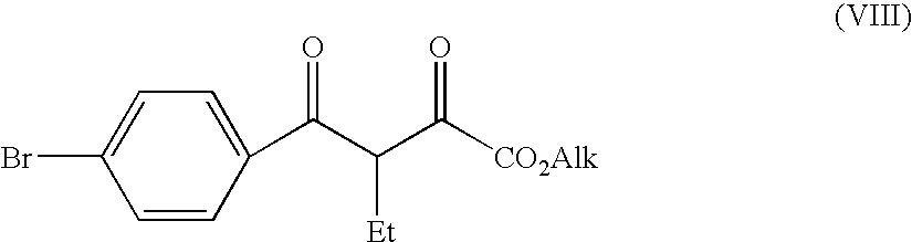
C1=CC(C(=O)C([Et])C(=O)[CO2Alk])=CC=C1Br
